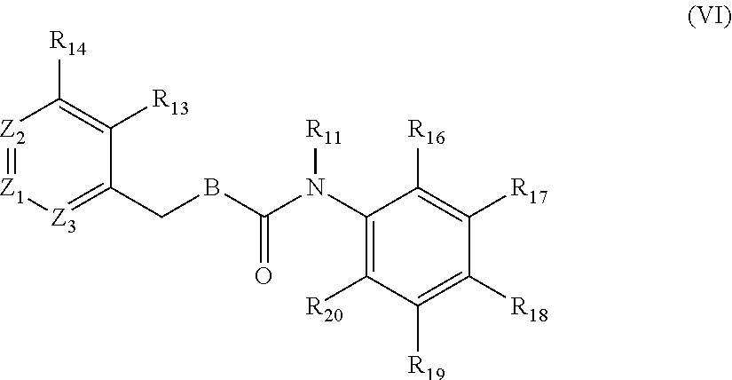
[Z2]1=[Z1][Z3]=C(CBC(=O)N([R11])C2=C([R20])C([R19])=C([R18])C([R17])=C2[R16])C([R13])=C1[R14]
